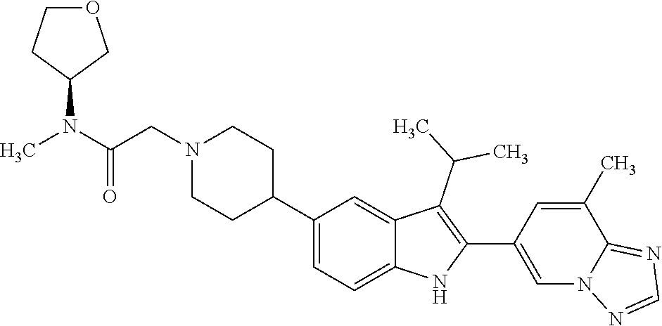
C1(C2CCN(CC(N(C3COCC3)C)=O)CC2)=CC=C2C(=C1)C(C(C)C)=C(C1=CN3C(=NC=N3)C(C)=C1)N2
